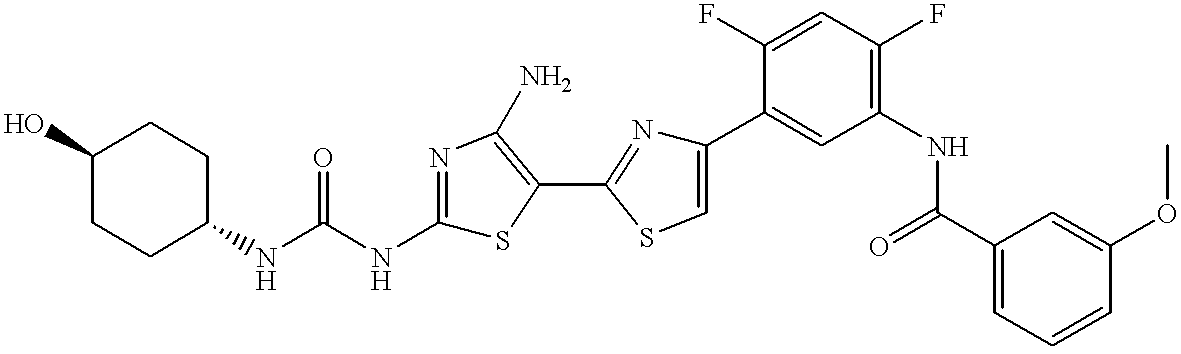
C1CC(NC(NC2=NC(N)=C(C3=NC(C4=CC(NC(C5=CC=CC(OC)=C5)=O)=C(F)C=C4F)=CS3)S2)=O)CCC1O
